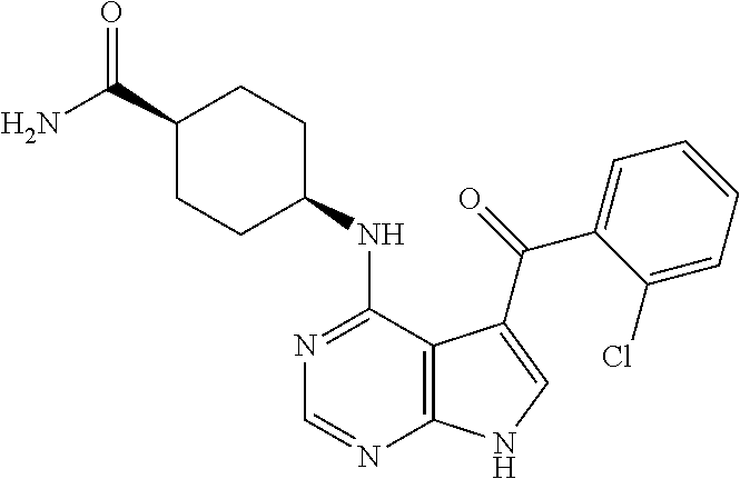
C1(C(N)=O)CCC(NC2=NC=NC3=C2C(C(=O)C2=CC=CC=C2Cl)=CN3)CC1
